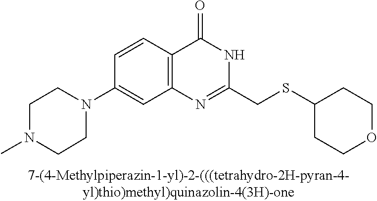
C1(N2CCN(C)CC2)=CC2=C(C=C1)C(=O)NC(CSC1CCOCC1)=N2
